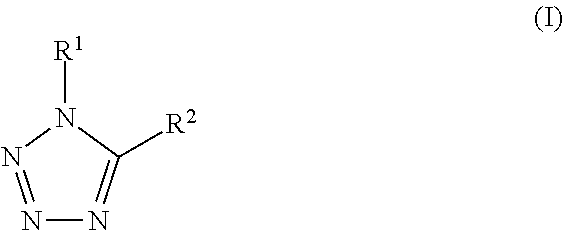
N1=NN([R1])C([R2])=N1
